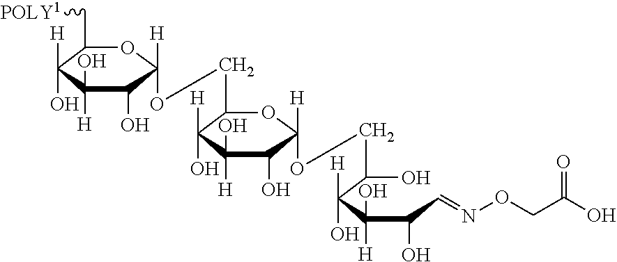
C1(C[POLY1])C([H])(O)C([H])(O)C(O)C([H])(OCC2C([H])(O)C([H])(O)C(O)C([H])(OCC(C(C(C(C=NOCC(O)=O)O)([H])O)([H])O)O)O2)O1
